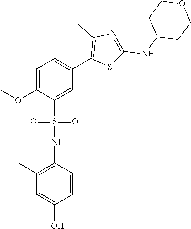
C1=C(OC)C(S(=O)(=O)NC2=C(C)C=C(O)C=C2)=CC(C2=C(C)N=C(NC3CCOCC3)S2)=C1
